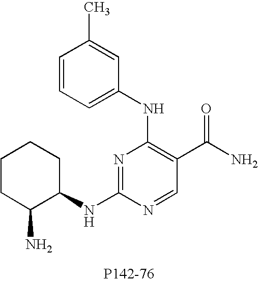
C1CC(N)C(NC2=NC(NC3=CC=CC(C)=C3)=C(C(N)=O)C=N2)CC1
